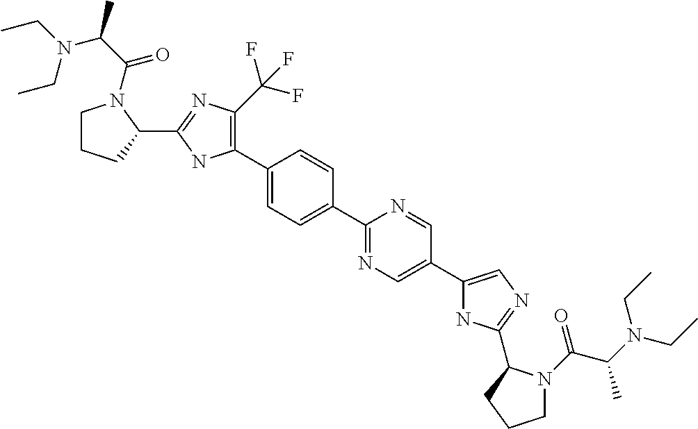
C1(C2=C(C(F)(F)F)N=C(C3N(C(C(N(CC)CC)C)=O)CCC3)N2)=CC=C(C2=NC=C(C3=CN=C(C4N(C(C(N(CC)CC)C)=O)CCC4)N3)C=N2)C=C1
